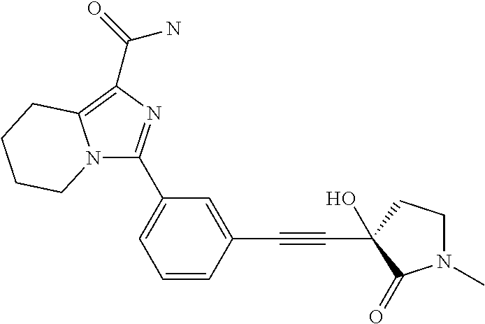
C1=CC(C#CC2(O)CCN(C)C2=O)=CC(C2=NC(C(N)=O)=C3N2CCCC3)=C1
